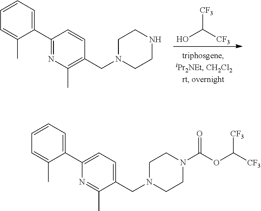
C1(C2=CC=CC=C2C)=NC(C)=C(CN2CCNCC2)C=C1.C(O)([CF3])[CF3].C1(C2=CC=CC=C2C)=CC=C(CN2CCN(C(OC([CF3])[CF3])=O)CC2)C(C)=N1
